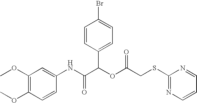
C1(NC(C(OC(=O)CSC2=NC=CC=N2)C2=CC=C(Br)C=C2)=O)=CC(OC)=C(OC)C=C1
